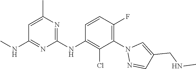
C1=C(C)N=C(NC2=C(Cl)C(N3N=CC(CNC)=C3)=C(F)C=C2)N=C1NC
